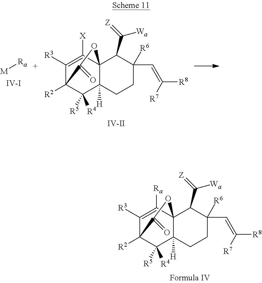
[M][Ra].[IV-I].C1([R3])=C([X])C23C([H])(C([R5])([R4])C1([R2])C(=O)O2)CCC(C=C([R8])[R7])([R6])C3C(=[Z])[Wa].[IV-II].C1([R3])=C([Ra])C23C([H])(C([R5])([R4])C1([R2])C(=O)O2)CCC(C=C([R8])[R7])([R6])C3C(=[Z])[Wa]
